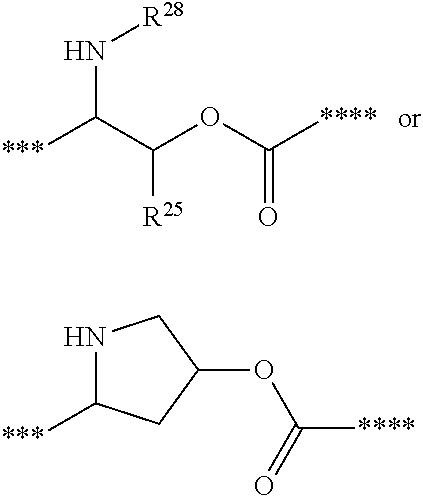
C(C(OC([****])=O)[R25])([***])N[R28].N1C([***])CC(OC([****])=O)C1
